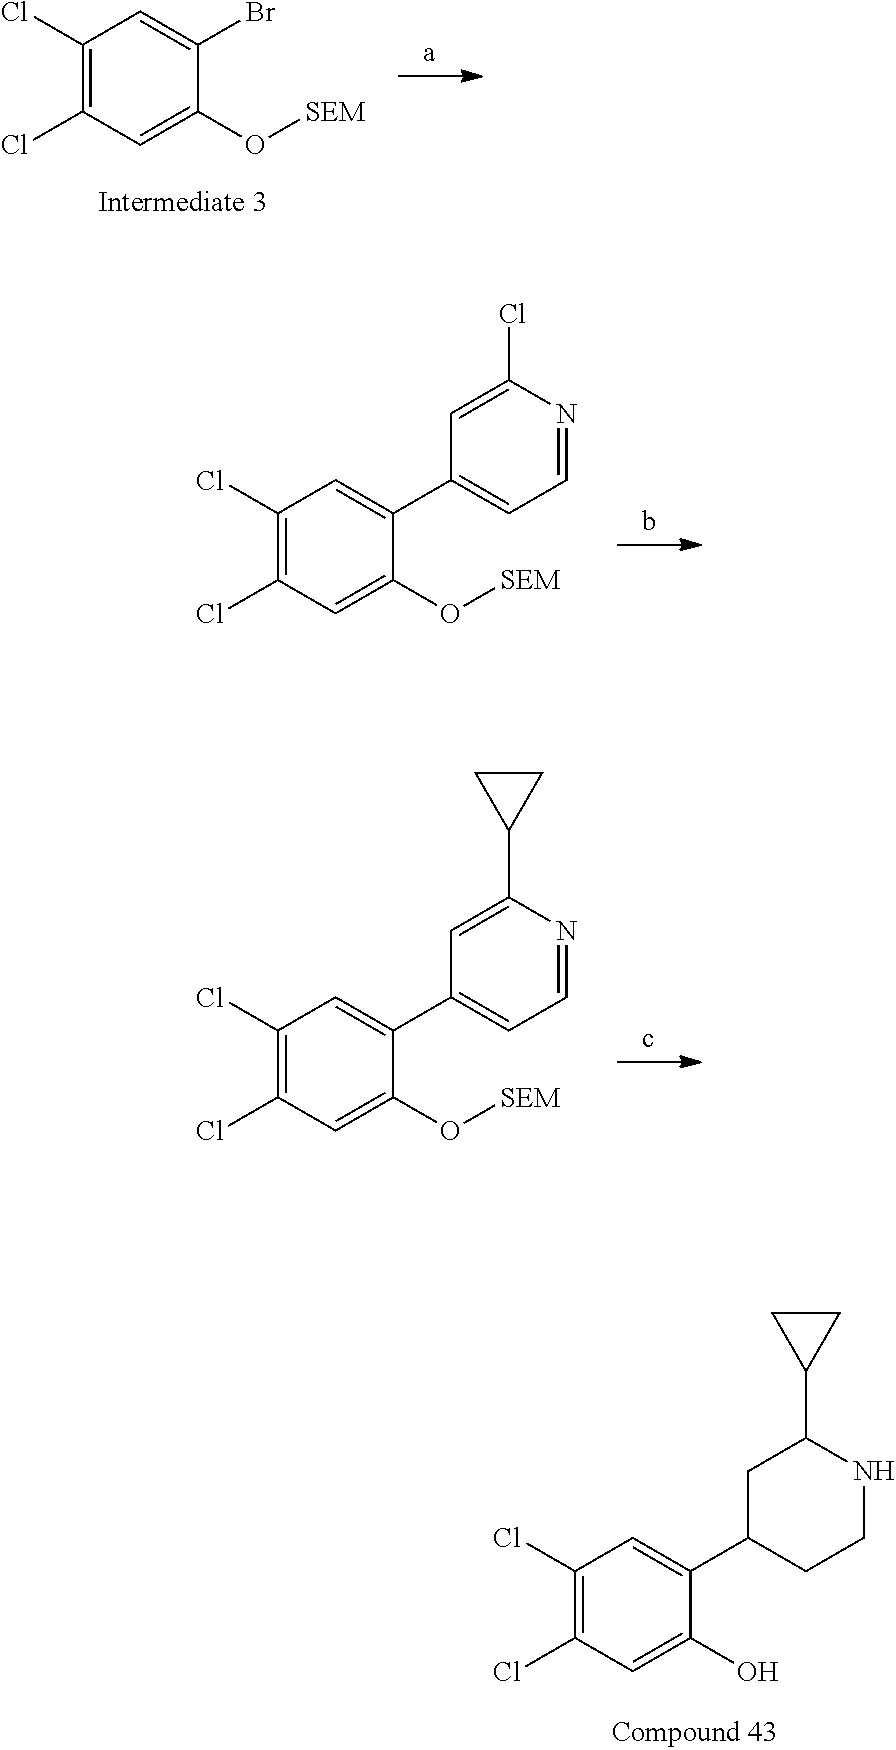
C1(Cl)=C(Cl)C=C(O[SEM])C(Br)=C1.C1(Cl)=C(Cl)C=C(O)C(C2CCNC(C3CC3)C2)=C1.C1(Cl)=C(Cl)C=C(O[SEM])C(C2=CC=NC(Cl)=C2)=C1.C1(Cl)=C(Cl)C=C(O[SEM])C(C2=CC=NC(C3CC3)=C2)=C1
